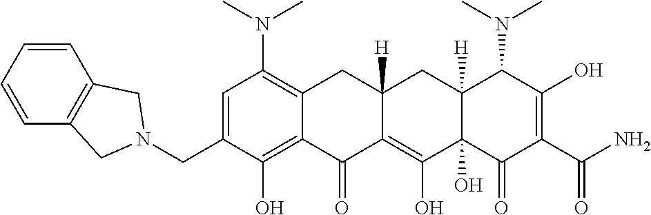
C1=C(CN2CC3=C(C2)C=CC=C3)C(O)=C2C(=C1N(C)C)CC1([H])C(=C(O)C3(O)C([H])(C1)C(N(C)C)C(O)=C(C(N)=O)C3=O)C2=O
